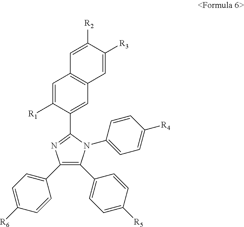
C1(C2=CC=C([R6])C=C2)=C(C2=CC=C([R5])C=C2)N(C2=CC=C([R4])C=C2)C(C2=CC3=C(C=C2[R1])C=C([R2])C([R3])=C3)=N1
